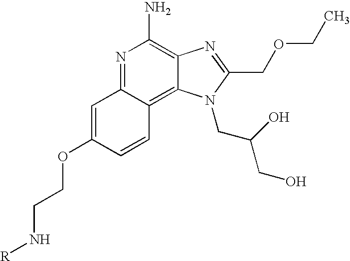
C1=C(OCCN[R])C=CC2=C3C(=C(N)N=C12)N=C(COCC)N3CC(CO)O
